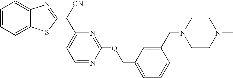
C1=CC=C2C(=C1)N=C(C([CN])C1=CC=NC(OCC3=CC=CC(CN4CCN(C)CC4)=C3)=N1)S2
